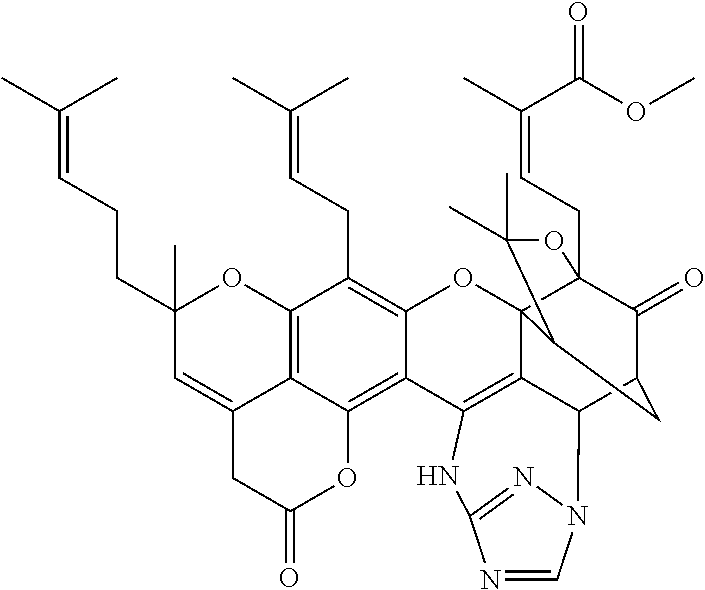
C12=C3C(=CC(CCC=C(C)C)(C)O1)CC(=O)OC3=C1C(=C2CC=C(C)C)OC23C4(CC=C(C)C(OC)=O)C(=O)C(CC2C(C)(C)O4)C2C3=C1NC1=NN2C=N1
